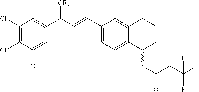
C1(Cl)=C(Cl)C(Cl)=CC(C(C=CC2=CC=C3C(=C2)CCCC3NC(CC(F)(F)F)=O)[CF3])=C1
